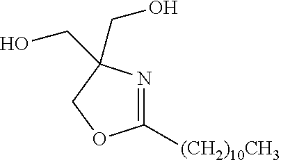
C1([(CH2)10CH3])=NC(CO)(CO)CO1
